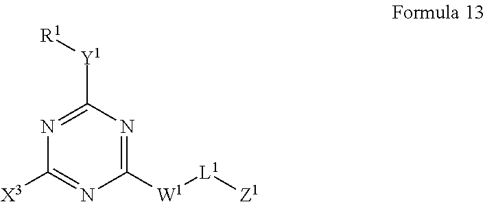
N1=C([Y1][R1])N=C([W1][L1][Z1])N=C1[X3]
